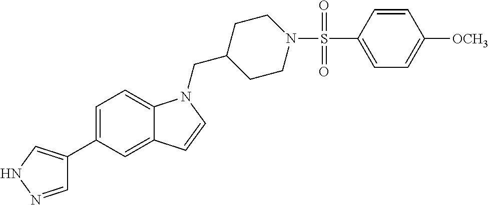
C1=NNC=C1C1=CC=C2C(=C1)C=CN2CC1CCN(S(C2=CC=C([OCH3])C=C2)(=O)=O)CC1
